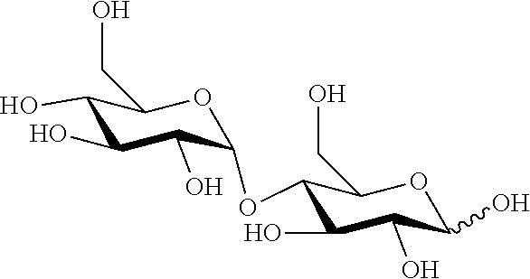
OC1C(O)C(CO)OC(OC2C(O)C(O)C(O)OC2CO)C1O
